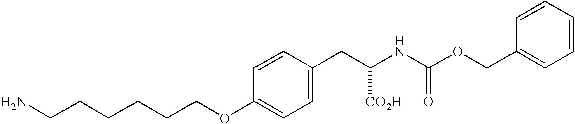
NCCCCCCOC1=CC=C(CC(NC(OCC2=CC=CC=C2)=O)[CO2H])C=C1
